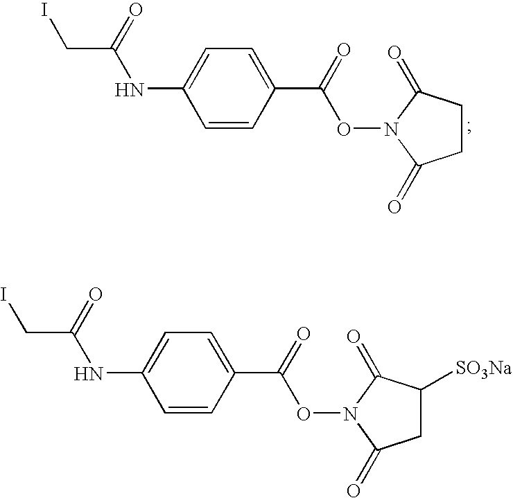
ICC(NC1=CC=C(C(=O)ON2C(=O)CCC2=O)C=C1)=O.ICC(NC1=CC=C(C(=O)ON2C(=O)CC([SO3Na])C2=O)C=C1)=O
